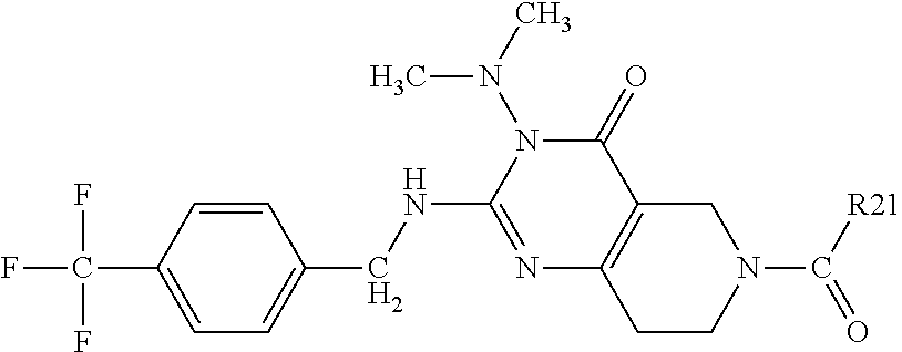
C1=C(C(F)(F)F)C=CC(CNC2=NC3=C(C(=O)N2N(C)C)CN(C(=O)[R21])CC3)=C1
